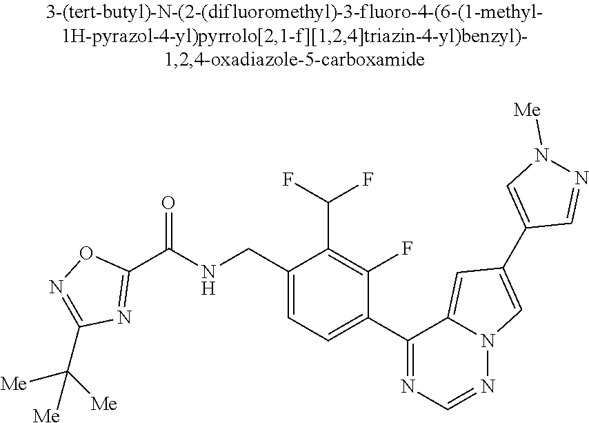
C1(C(NCC2=CC=C(C3=NC=NN4C3=CC(C3=CN([Me])N=C3)=C4)C(F)=C2C(F)F)=O)=NC(C([Me])([Me])[Me])=NO1
